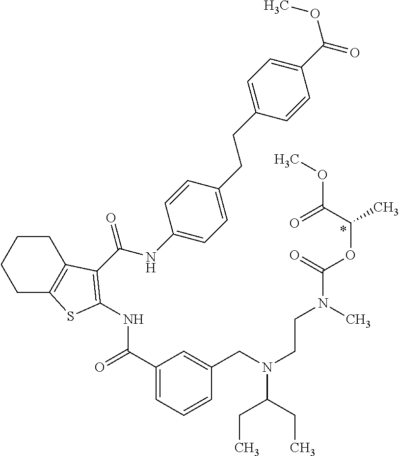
C1(C(=O)NC2=C(C(=O)NC3=CC=C(CCC4=CC=C(C(OC)=O)C=C4)C=C3)C3=C(CCCC3)S2)=CC=CC(CN(CCN(C)C(OC(C(=O)OC)C)=O)C(CC)CC)=C1.*
